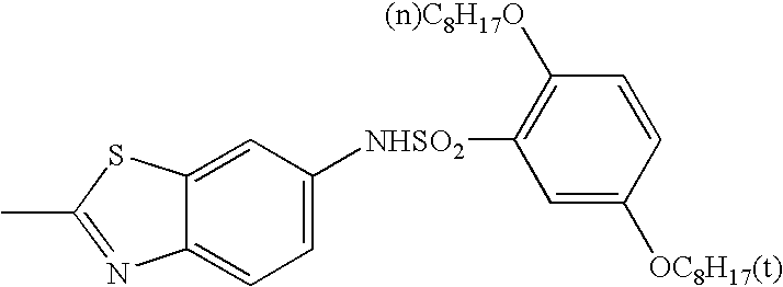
C12=CC([NHSO2]C3=C([(n)C8H17O])C=CC([OC8H17(t)])=C3)=CC=C1N=C(C)S2
